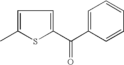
C1=C(C)SC(C(C2=CC=CC=C2)=O)=C1
